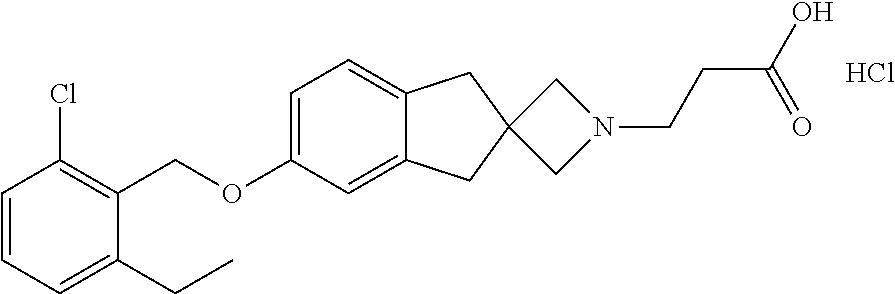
C1=CC=C(CC)C(COC2=CC=C3C(=C2)CC2(C3)CN(CCC(O)=O)C2)=C1Cl.Cl
